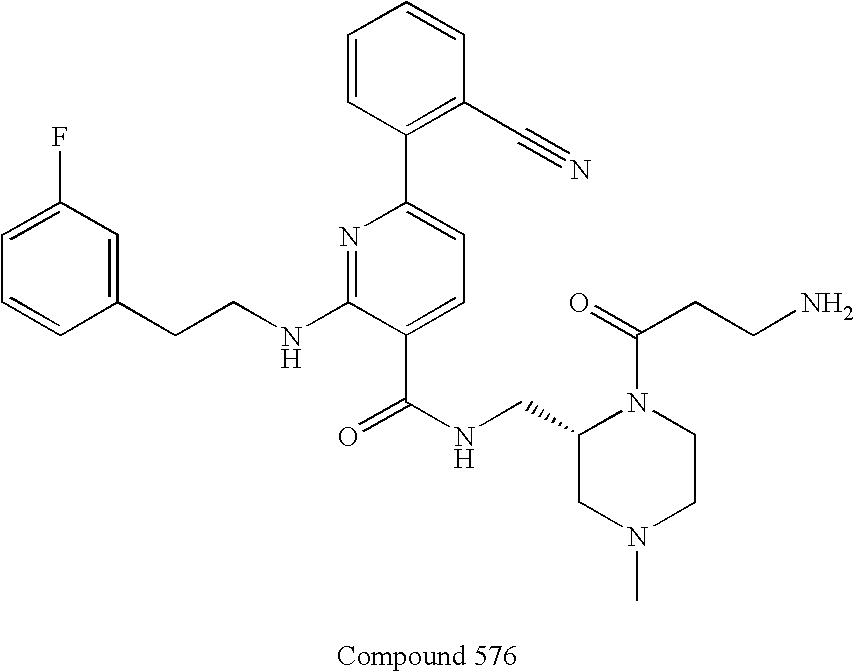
C1=CC(CCNC2=NC(C3=C(C#N)C=CC=C3)=CC=C2C(NCC2CN(C)CCN2C(=O)CCN)=O)=CC(F)=C1
